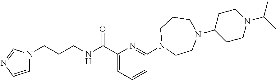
C1(C(NCCCN2C=CN=C2)=O)=CC=CC(N2CCN(C3CCN(C(C)C)CC3)CCC2)=N1
